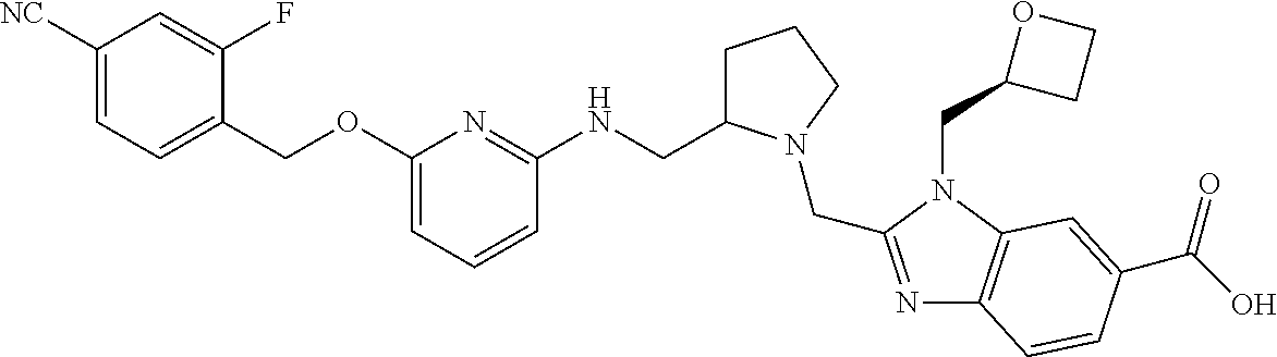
C1([NC])=CC=C(COC2=CC=CC(NCC3CCCN3CC3=NC4=C(N3CC3CCO3)C=C(C(O)=O)C=C4)=N2)C(F)=C1
